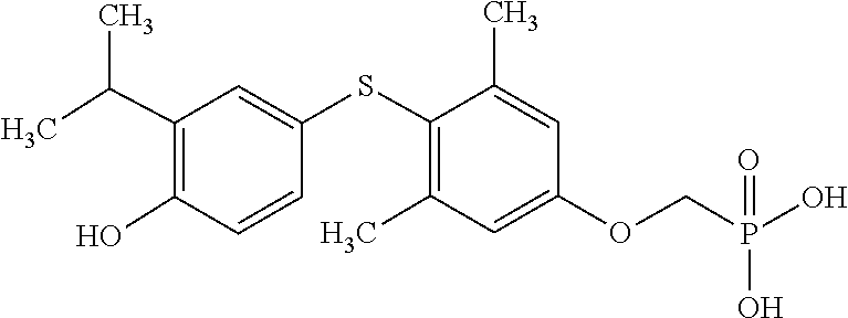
C1(C)=CC(OCP(O)(O)=O)=CC(C)=C1SC1=CC(C(C)C)=C(O)C=C1
